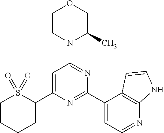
C1CCCC(C2=CC(N3C(C)COCC3)=NC(C3=CC=NC4=C3C=CN4)=N2)S1(=O)=O
